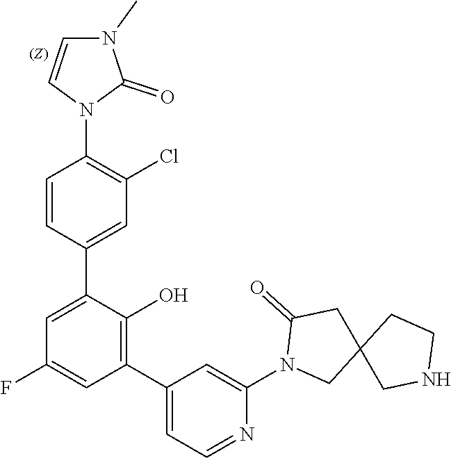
C1=CN(C2=C(Cl)C=C(C3=CC(F)=CC(C4=CC=NC(N5CC6(CC5=O)CNCC6)=C4)=C3O)C=C2)C(=O)N1C
